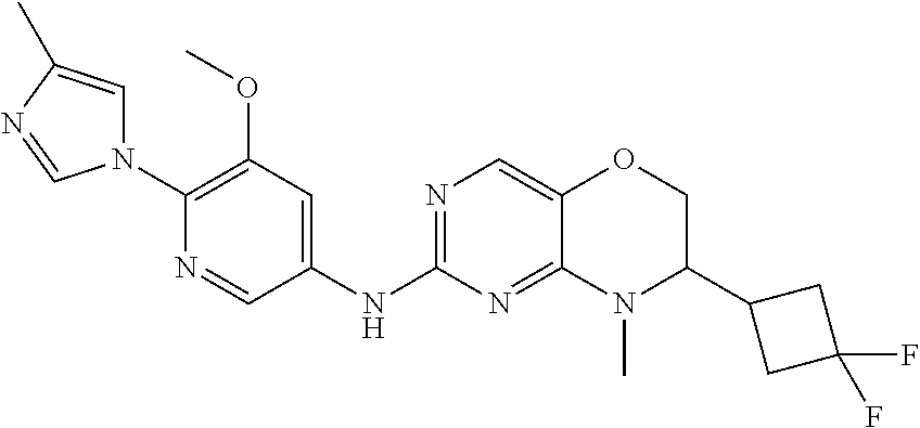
N1(C2=C(OC)C=C(NC3=NC=C4C(=N3)N(C)C(C3CC(F)(F)C3)CO4)C=N2)C=C(C)N=C1
